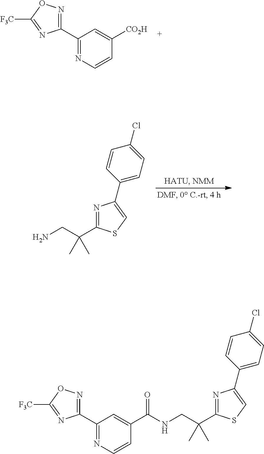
[F3C]C1=NC(C2=NC=CC([CO2H])=C2)=NO1.N1=C(C(C)(CN)C)SC=C1C1=CC=C(Cl)C=C1.[F3C]C1=NC(C2=NC=CC(C(=O)NCC(C3=NC(C4=CC=C(Cl)C=C4)=CS3)(C)C)=C2)=NO1
